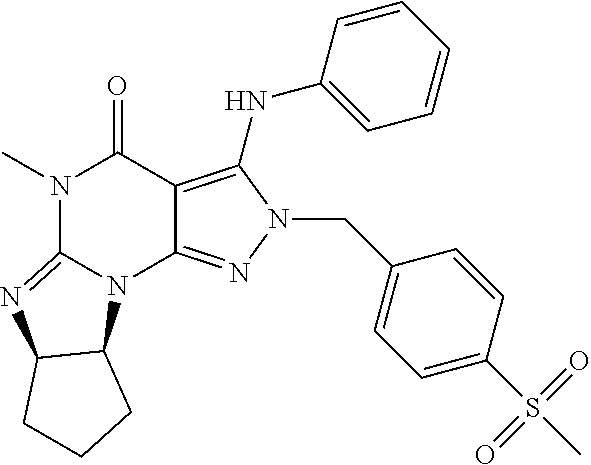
C12=C(NC3=CC=CC=C3)N(CC3=CC=C(S(=O)(=O)C)C=C3)N=C1N1C(=NC3C1CCC3)N(C)C2=O
